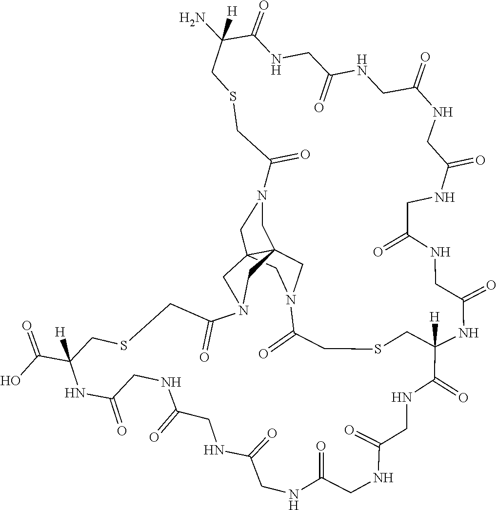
C123C45CN(C1)C(=O)CSCC(C(O)=O)([H])NC(=O)CNC(=O)CNC(=O)CNC(=O)CNC(=O)CNC(=O)C([H])(NC(=O)CNC(=O)CNC(=O)CNC(=O)CNC(=O)CNC(=O)C(N)([H])CSCC(=O)N(C2)C4)CSCC(=O)N(C5)C3
